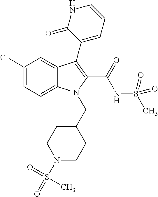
C12=CC=C(Cl)C=C1C(C1=CC=CNC1=O)=C(C(=O)NS(C)(=O)=O)N2CC1CCN(S(=O)(=O)C)CC1
